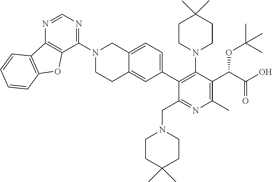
N1=CN=C(N2CCC3=CC(C4=C(N5CCC(C)(C)CC5)C(C(OC(C)(C)C)C(=O)O)=C(C)N=C4CN4CCC(C)(C)CC4)=CC=C3C2)C2=C1C1=C(O2)C=CC=C1
